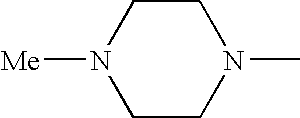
C1CN([Me])CCN1C
